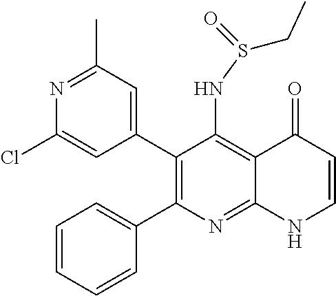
N1=C(C)C=C(C2=C(C3=CC=CC=C3)N=C3C(=C2NS(CC)=O)C(=O)C=CN3)C=C1Cl
